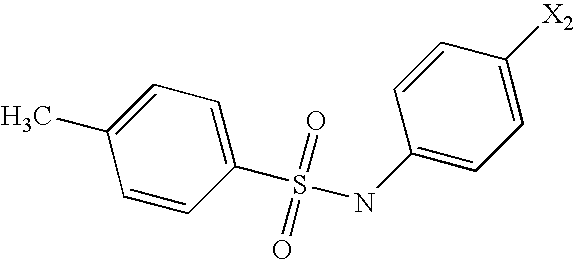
C1=CC(S(=O)(=O)NC2=CC=C([X2])C=C2)=CC=C1C
